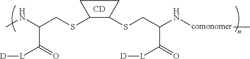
C(SC1C(SCC(N[comonomer]C)C([L][D])=O)CC1)C(NC)C([L][D])=O.[CD]
